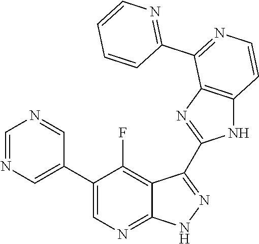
C1=NC=C(C2=CN=C3C(=C2F)C(C2=NC4=C(N2)C=CN=C4C2=NC=CC=C2)=N[N H]3)C=N1
